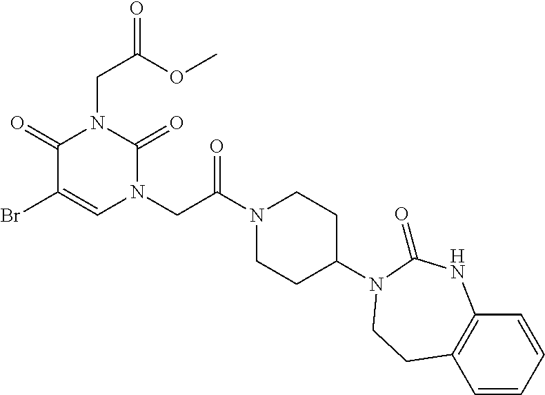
BrC1=CN(CC(N2CCC(N3C(=O)NC4=C(C=CC=C4)CC3)CC2)=O)C(=O)N(CC(OC)=O)C1=O
